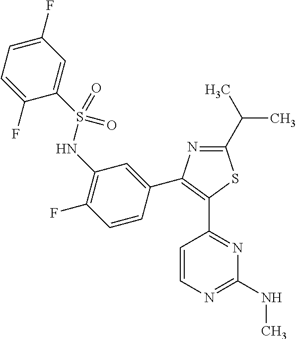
N1=C(C(C)C)SC(C2=NC(NC)=NC=C2)=C1C1=CC(NS(C2=CC(F)=CC=C2F)(=O)=O)=C(F)C=C1
